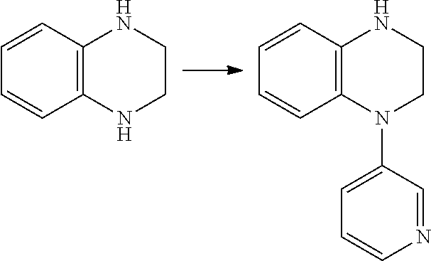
C1=CC2=C(C=C1)NCCN2.C1=CC2=C(C=C1)N(C1=CC=CN=C1)CCN2
